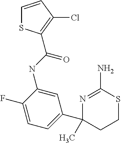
N1=C(N)SCCC1(C)C1=CC=C(F)C(NC(=O)C2=C(Cl)C=CS2)=C1
